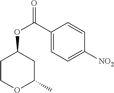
C1COC(C)CC1OC(C1=CC=C([NO2])C=C1)=O
